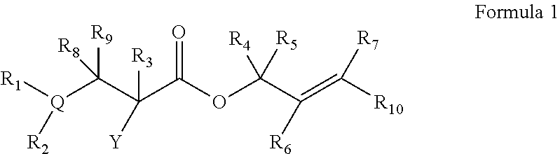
[Q](C([R9])([R8])C(C(OC(C(=C([R10])[R7])[R6])([R4])[R5])=O)([R3])[Y])([R1])[R2]
